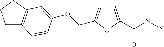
O(CC1=CC=C(C(=O)NN)O1)C1=CC2=C(CCC2)C=C1
